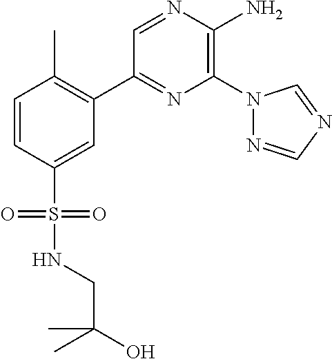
C1(C2=C(C)C=CC(S(=O)(=O)NCC(O)(C)C)=C2)=NC(N2N=CN=C2)=C(N)N=C1
